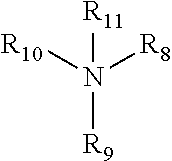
[R11]N([R9])([R8])[R10]
